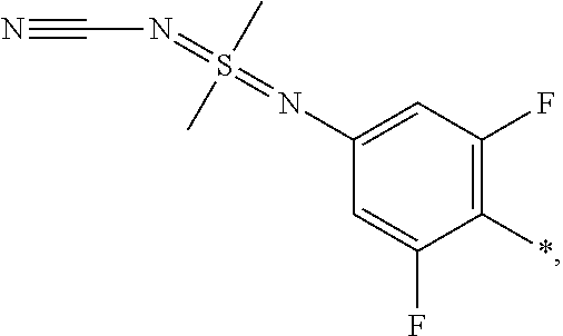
C1(*)=C(F)C=C(N=S(=NC#N)(C)C)C=C1F
